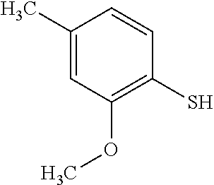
C1(C)=CC(OC)=C(S)C=C1
